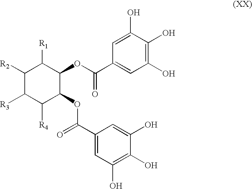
C1([R2])C([R3])C([R4])C(OC(C2=CC(O)=C(O)C(O)=C2)=O)C(OC(C2=CC(O)=C(O)C(O)=C2)=O)C1[R1]
